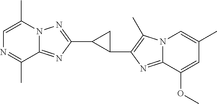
C12=NC(C3C(C4=C(C)N5C(=N4)C(OC)=CC(C)=C5)C3)=NN1C(C)=CN=C2C
